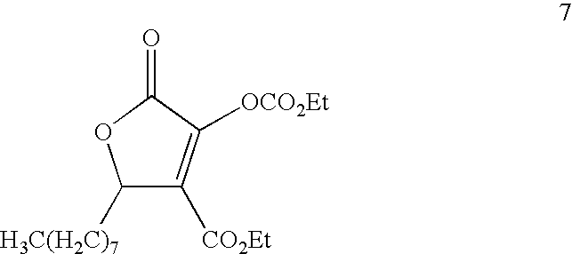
C1([H3C(H2C)7])C([CO2Et])=C([OCO2Et])C(=O)O1
